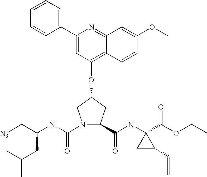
N1(C(NC(C[N3])CC(C)C)=O)C(C(NC2(C(OCC)=O)CC2C=C)=O)CC(OC2=C3C(=NC(C4=CC=CC=C4)=C2)C=C(OC)C=C3)C1
